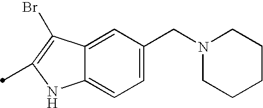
C1=C(CN2CCCCC2)C=C2C(=C1)NC(C)=C2Br
